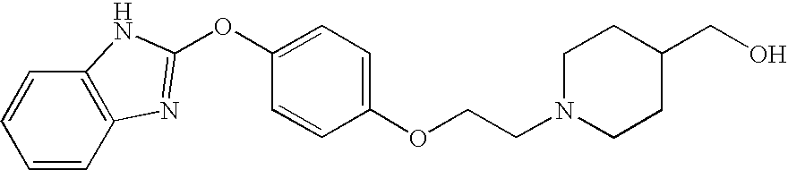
C1(OCCN2CCC(CO)CC2)=CC=C(OC2=NC3=C(C=CC=C3)N2)C=C1
